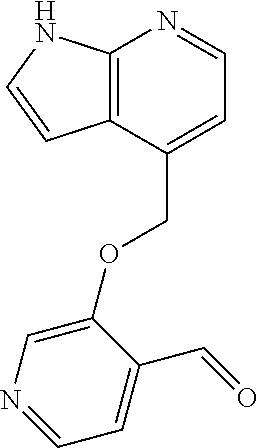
C12=C(C(COC3=CN=CC=C3C=O)=CC=N1)C=CN2
